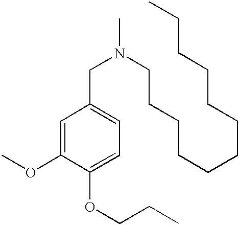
N(CC1=CC=C(OCCC)C(OC)=C1)(C)CCCCCCCCCCCC
